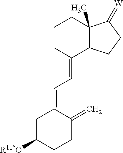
C1C([R11O])CCC(=C)C1=CC=C1CCCC2(C)C1CCC2=[W]
